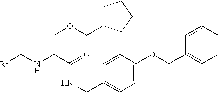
[R1]CNC(C(=O)NCC1=CC=C(OCC2=CC=CC=C2)C=C1)COCC1CCCC1
